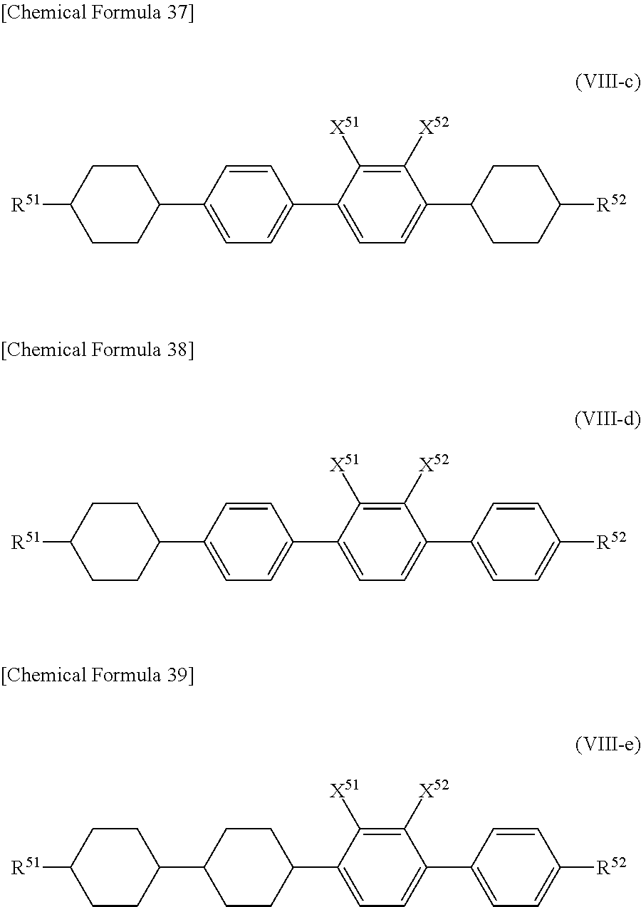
C1=CC(C2CCC([R51])CC2)=CC=C1C1=CC=C(C2CCC([R52])CC2)C([X52])=C1[X51].C1=CC(C2CCC([R51])CC2)=CC=C1C1=CC=C(C2=CC=C([R52])C=C2)C([X52])=C1[X51].C1CC(C2CCC([R51])CC2)CCC1C1=CC=C(C2=CC=C([R52])C=C2)C([X52])=C1[X51]
